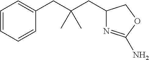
C1=CC=CC(CC(CC2N=C(N)OC2)(C)C)=C1
